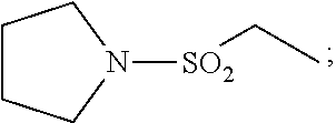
C1CCN([SO2]CC)C1
